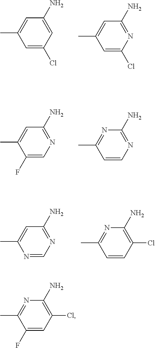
C1(F)=CC(Cl)=C(N)N=C1C.C1=C(Cl)C=C(N)C=C1C.C1=C(Cl)N=C(N)C=C1C.C1(F)=CN=C(N)C=C1C.C1=CN=C(N)N=C1C.N1=CN=C(N)C=C1C.C1=CC(Cl)=C(N)N=C1C
